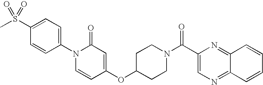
C1=C(S(C)(=O)=O)C=CC(N2C=CC(OC3CCN(C(C4=CN=C5C(=N4)C=CC=C5)=O)CC3)=CC2=O)=C1
